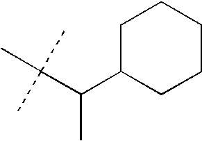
C(C(C1CCCCC1)C)(C)(C)C
